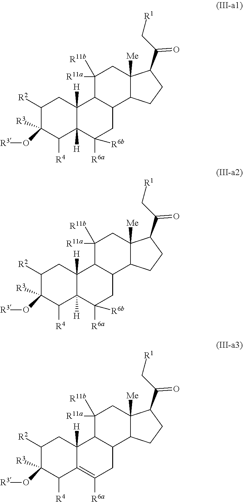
C12([Me])C(C(=O)C[R1])CCC1C1CC([R6a])([R6b])C3([H])C([H])(C1C([R11b])([R11a])C2)CC([R2])C([R3])(O[R3])C3[R4].C12([Me])C(C(=O)C[R1])CCC1C1CC([R6a])([R6b])C3([H])C([H])(C1C([R11b])([R11a])C2)CC([R2])C([R3])(O[R3])C3[R4].C12([Me])C(C(=O)C[R1])CCC1C1CC([R6a])=C3C([H])(C1C([R11b])([R11a])C2)CC([R2])C([R3])(O[R3])C3[R4]
